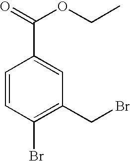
C1=CC(Br)=C(CBr)C=C1C(=O)OCC
